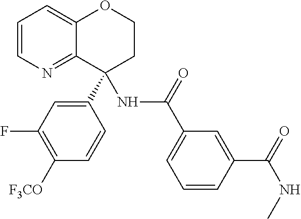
C1=CN=C2C(=C1)OCCC2(C1=CC(F)=C([F3CO])C=C1)NC(C1=CC=CC(C(NC)=O)=C1)=O
